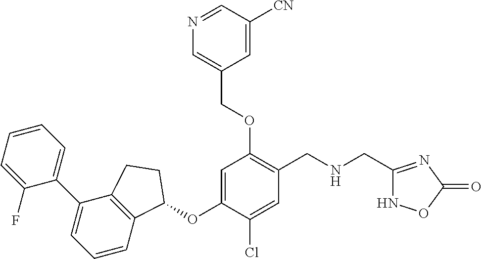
C1(F)=CC=CC=C1C1=CC=CC2=C1CCC2OC1=CC(OCC2=CN=CC([CN])=C2)=C(CNCC2=NC(=O)ON2)C=C1Cl
